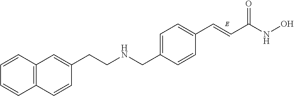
C1=C(CNCCC2=CC3=C(C=C2)C=CC=C3)C=CC(C=CC(NO)=O)=C1
